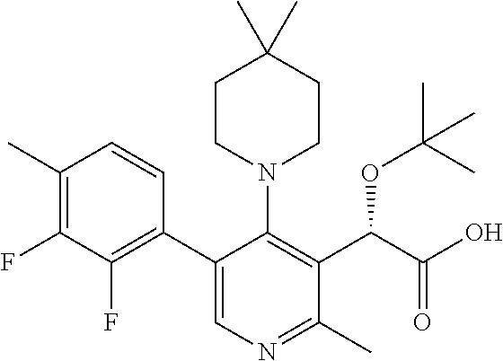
C1(C)=C(F)C(F)=C(C2=CN=C(C)C(C(C(O)=O)OC(C)(C)C)=C2N2CCC(C)(C)CC2)C=C1
